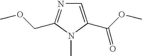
C1=C(C(OC)=O)N(C)C(COC)=N1
